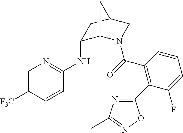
C1=C([F3C])C=CC(NC2C3N(C(=O)C4=C(C5=NC(C)=NO5)C(F)=CC=C4)CC(C2)C3)=N1
